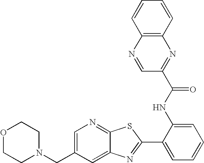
C12=CC(CN3CCOCC3)=CN=C1SC(C1=CC=CC=C1NC(=O)C1=NC3=C(N=C1)C=CC=C3)=N2
